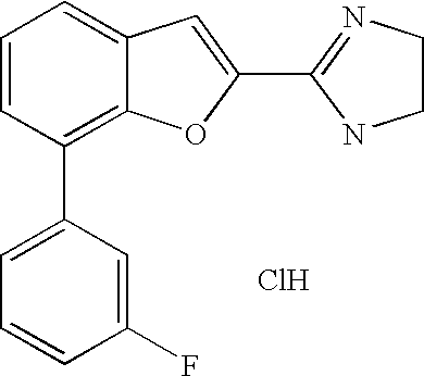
C1(C2=NCCN2)=CC2=CC=CC(C3=CC=CC(F)=C3)=C2O1.Cl
